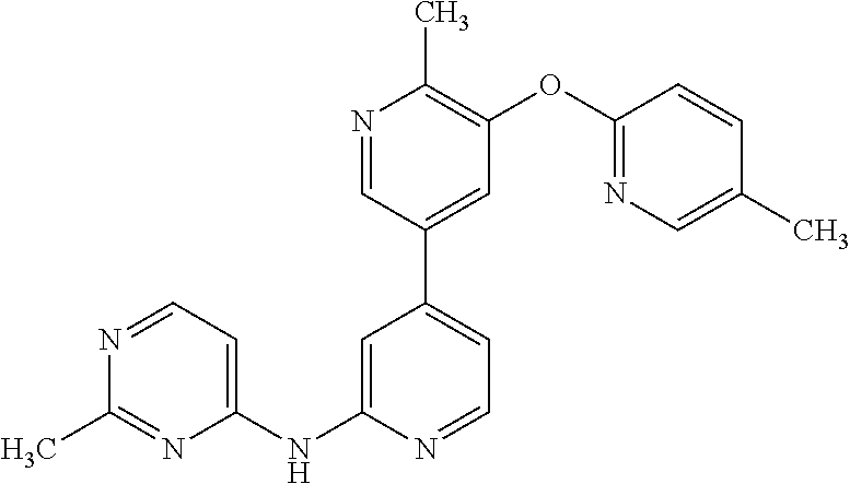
C1=NC(NC2=CC=NC(C)=N2)=CC(C2=CC(OC3=NC=C(C)C=C3)=C(C)N=C2)=C1
